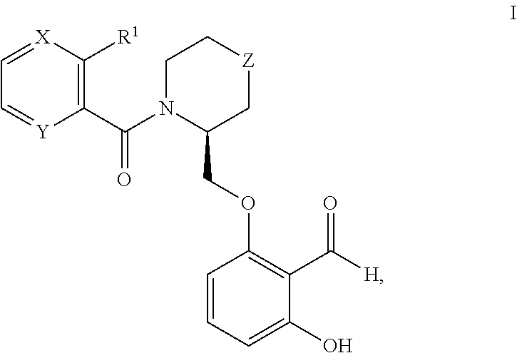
C1(COC2=C(C(=O)[H])C(O)=CC=C2)C[Z]CCN1C(C1=C([R1])[X]=CC=[Y]1)=O
